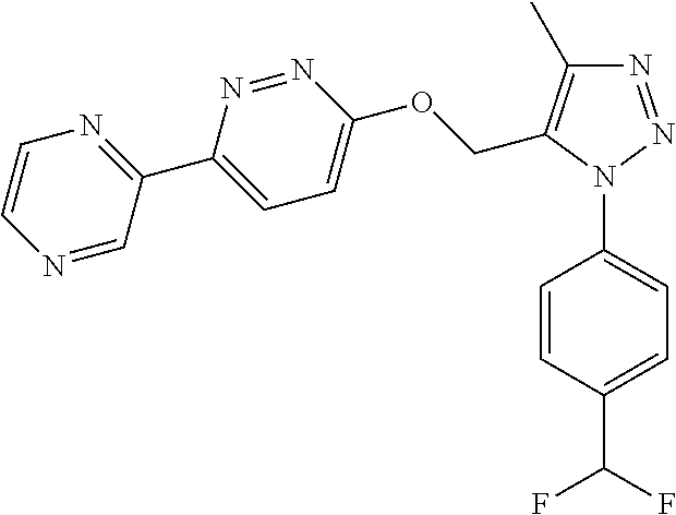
C1=CC(N2N=NC(C)=C2COC2=CC=C(C3=NC=CN=C3)N=N2)=CC=C1C(F)F
